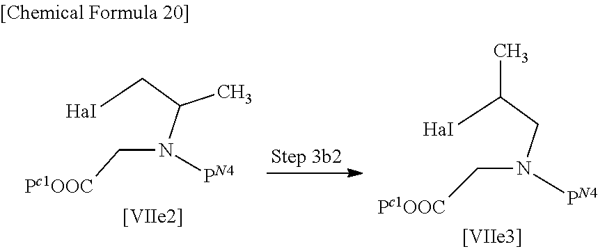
C(N(C(C[HaI])C)[PN4])[Pc1OOC].C(N(CC([HaI])C)[PN4])[Pc1OOC]
